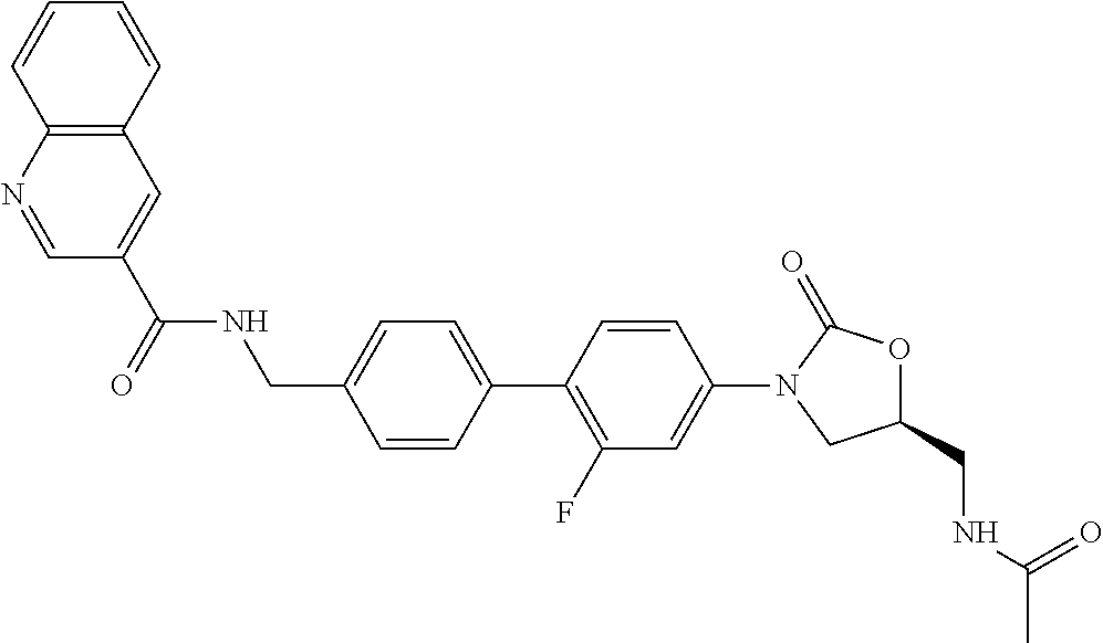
C1(CNC(C2=CC3=C(N=C2)C=CC=C3)=O)=CC=C(C2=C(F)C=C(N3CC(CNC(C)=O)OC3=O)C=C2)C=C1
